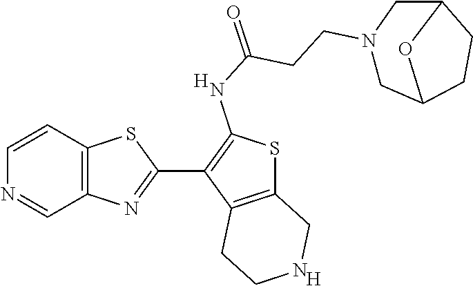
C12=C(C=CN=C1)SC(C1=C(NC(=O)CCN3CC4CCC(C3)O4)SC3=C1CCNC3)=N2.[H].[H]
